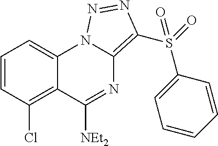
C1=CC(Cl)=C2C(=C1)N1C(=C(S(=O)(C3=CC=CC=C3)=O)N=N1)N=C2[NEt2]
